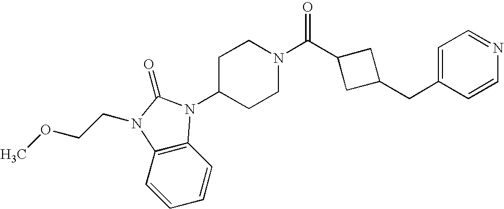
C1=CC2=C(C=C1)N(CCOC)C(=O)N2C1CCN(C(C2CC(CC3=CC=NC=C3)C2)=O)CC1
